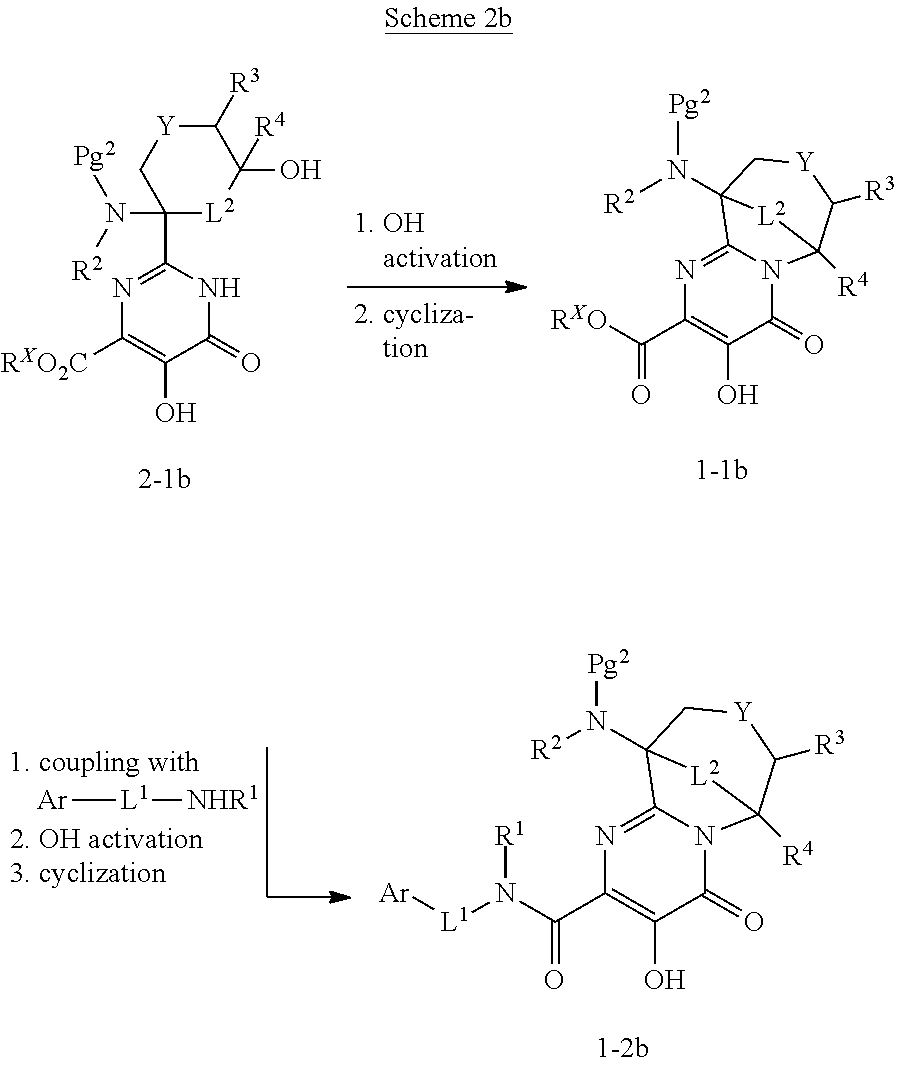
[Ar][L1][NHR1].N(C(C1=C(O)C(=O)N2C(=N1)C1(N([R2])[Pg2])C[Y]C([R3])C2([R4])[L2]1)=O)([L1][Ar])[R1].[RXO]C(C1=C(O)C(=O)N2C(=N1)C1(N([R2])[Pg2])C[Y]C([R3])C2([R4])[L2]1)=O.C1(C2=NC([RXO2C])=C(O)C(=O)N2)(N([Pg2])[R2])[L2]C(O)([R4])C([R3])[Y]C1
